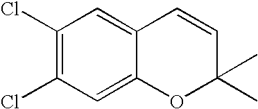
C1(Cl)=C(Cl)C=C2C(=C1)C=CC(C)(C)O2
